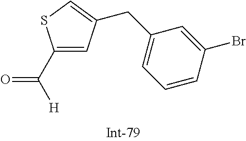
C([H])(=O)C1=CC(CC2=CC=CC(Br)=C2)=CS1
